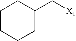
C1CCCC(C[X1])C1
